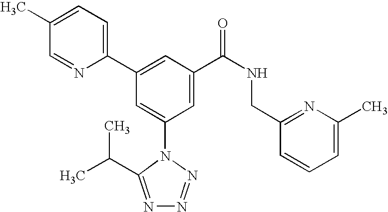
C1(C2=CC(C(NCC3=NC(C)=CC=C3)=O)=CC(N3C(C(C)C)=NN=N3)=C2)=CC=C(C)C=N1
